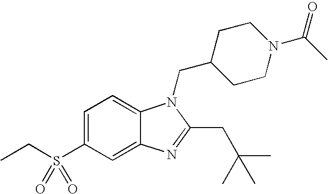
C12=CC(S(CC)(=O)=O)=CC=C1N(CC1CCN(C(=O)C)CC1)C(CC(C)(C)C)=N2
